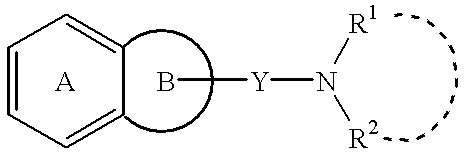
C1=CC=CC=C1.[A].B[Y]N([R2])[R1]
